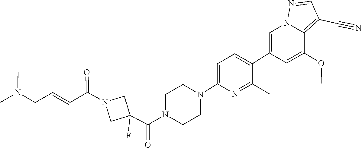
C1CN(C(C2(F)CN(C(C=CCN(C)C)=O)C2)=O)CCN1C1=CC=C(C2=CN3C(=C(C#N)C=N3)C(OC)=C2)C(C)=N1
